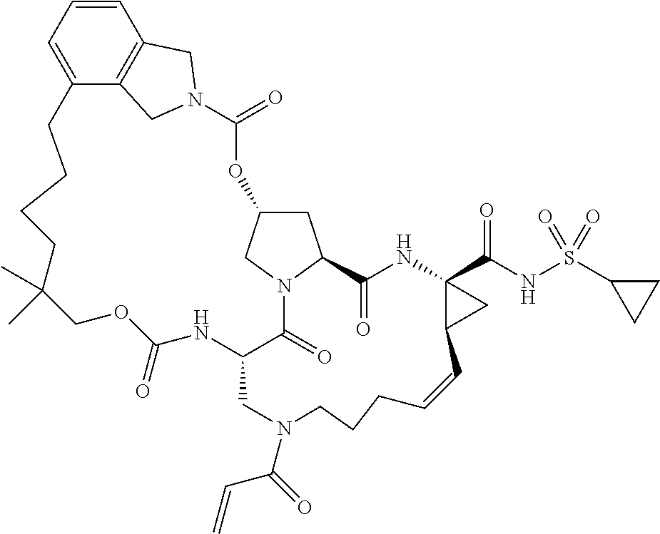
O1C2CC3N(C2)C(=O)C(NC(=O)OCC(C)(C)CCCCC2=CC=CC4=C2CN(C1=O)C4)CN(C(=O)C=C)CCCC=CC1C(C(NS(C2CC2)(=O)=O)=O)(NC3=O)C1
